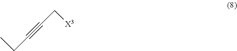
CCC#CC[X3]
